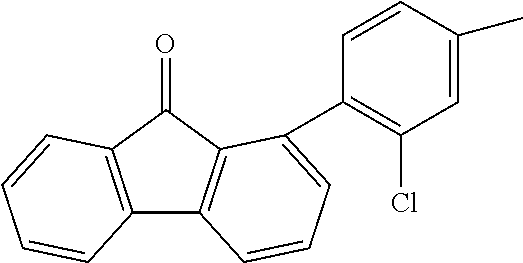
C12=C(C(=O)C3=C1C=CC=C3C1=C(Cl)C=C(C)C=C1)C=CC=C2
